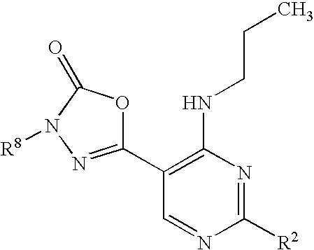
C1([R2])=NC(NCCC)=C(C2=NN([R8])C(=O)O2)C=N1
